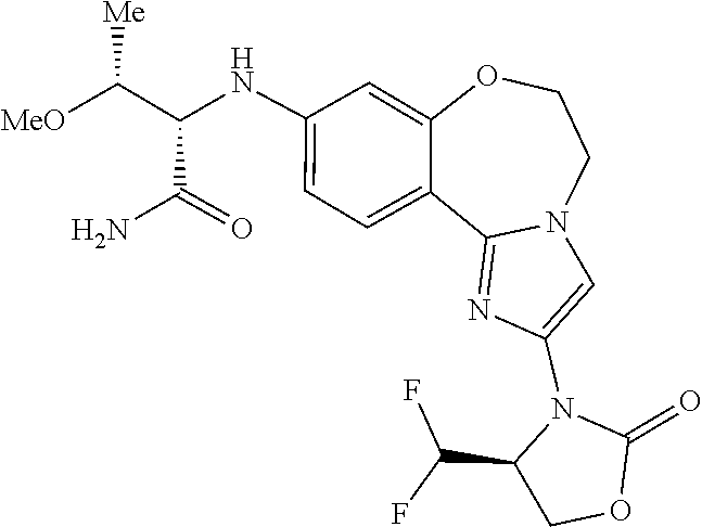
FC(C1N(C2=CN3C(=N2)C2=CC=C(NC(C([MeO])[Me])C(=O)N)C=C2OCC3)C(=O)OC1)F
